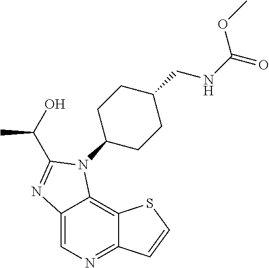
C12=CN=C3C(=C1N(C1CCC(CNC(=O)OC)CC1)C(C(C)O)=N2)SC=C3
